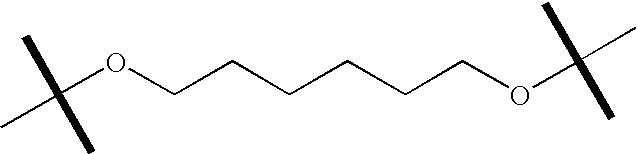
C(OCCCCCCOC(C)(C)C)(C)(C)C
